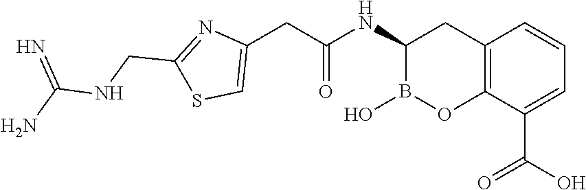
C12=C(C(C(O)=O)=CC=C1)OB(O)C(NC(=O)CC1=CSC(CNC(N)=N)=N1)C2
